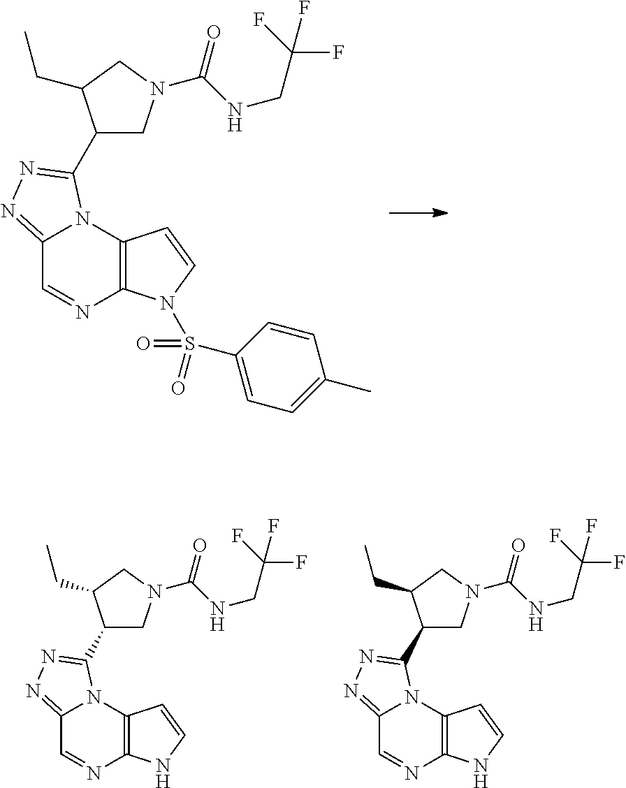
C12=C(N3C(=NN=C3C3CN(C(=O)NCC(F)(F)F)CC3CC)C=N1)C=CN2S(=O)(=O)C1=CC=C(C)C=C1.C12=C(N3C(=NN=C3C3CN(C(=O)NCC(F)(F)F)CC3CC)C=N1)C=CN2.C12=C(N3C(=NN=C3C3CN(C(=O)NCC(F)(F)F)CC3CC)C=N1)C=CN2
